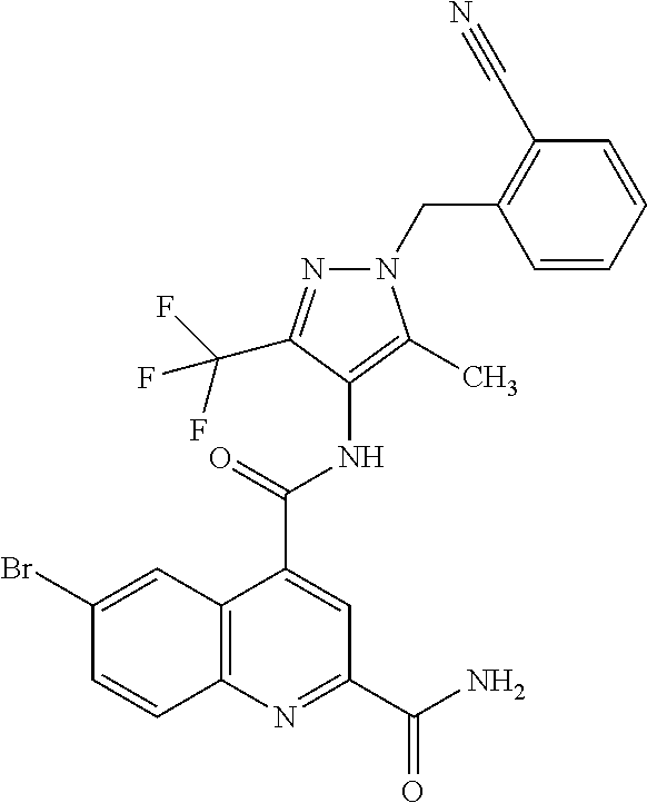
C12=C(N=C(C(=O)N)C=C1C(=O)NC1=C(C)N(CC3=C(C#N)C=CC=C3)N=C1C(F)(F)F)C=CC(Br)=C2
